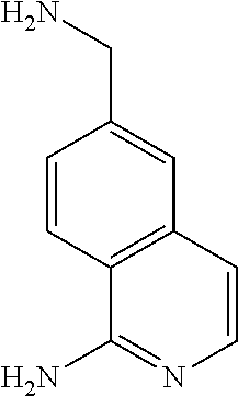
NCC1=CC2=C(C=C1)C(N)=NC=C2
